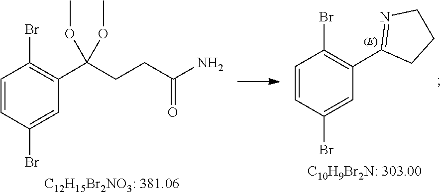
C1=CC(Br)=CC(C2=NCCC2)=C1Br.C1=CC(Br)=CC(C(CCC(N)=O)(OC)OC)=C1Br
